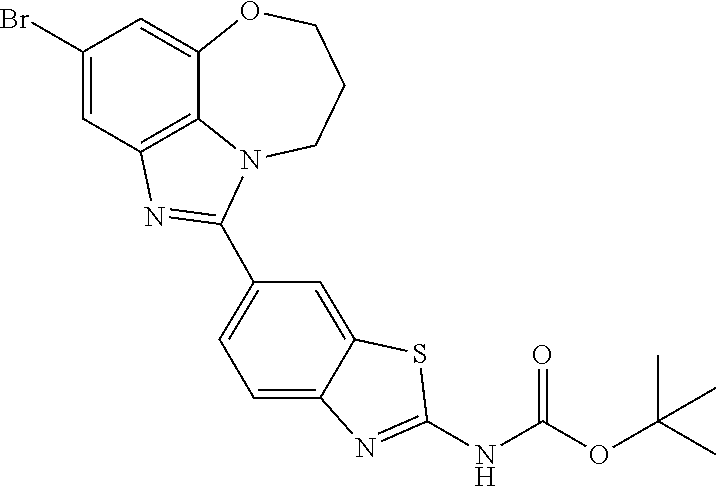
C1(Br)=CC2=C3C(=C1)OCCCN3C(C1=CC=C3C(=C1)SC(NC(OC(C)(C)C)=O)=N3)=N2
